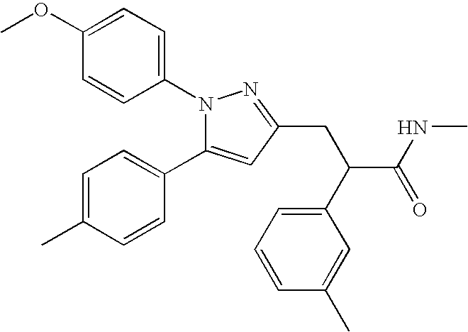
C1(OC)=CC=C(N2C(C3=CC=C(C)C=C3)=CC(CC(C(NC)=O)C3=CC=CC(C)=C3)=N2)C=C1
